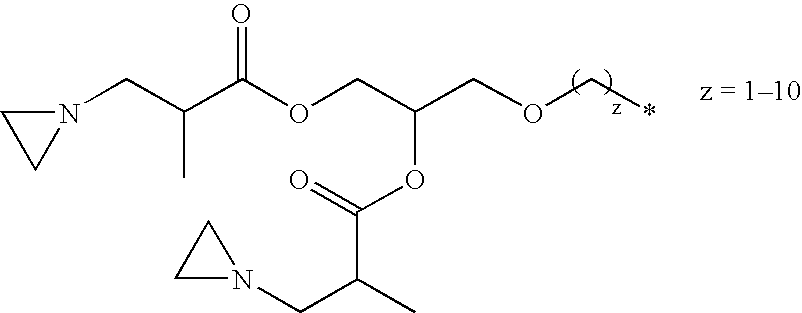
N1(CC(C(OCC(COC*)OC(C(CN2CC2)C)=O)=O)C)CC1
